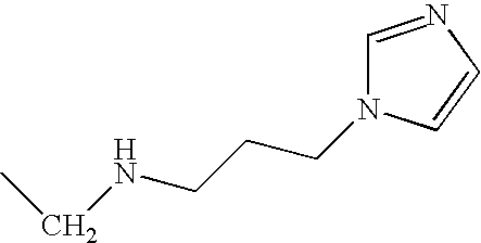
CCNCCCN1C=NC=C1
